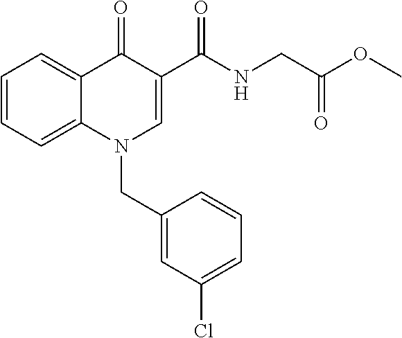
C1=CC=C2C(=C1)C(=O)C(C(NCC(OC)=O)=O)=CN2CC1=CC(Cl)=CC=C1
